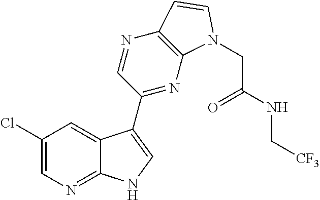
C1(Cl)=CN=C2C(=C1)C(C1=NC3=C(N=C1)C=CN3CC(NC[CF3])=O)=CN2
